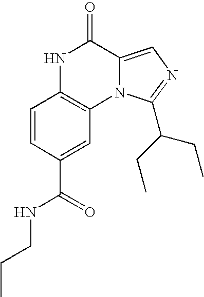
N12C(=CN=C1C(CC)CC)C(=O)NC1=C2C=C(C(=O)NCCC)C=C1
